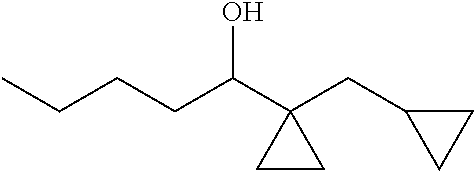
CCCCC(C1(CC2CC2)CC1)O
